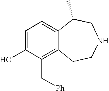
C1=C(O)C(C[Ph])=C2C(=C1)C(C)CNCC2
